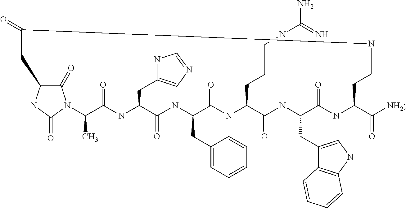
C1(=O)C2NC(=O)N1C(C)C(=O)NC(CC1=CN=CN1)C(=O)NC(CC1=CC=CC=C1)C(=O)NC(CCCNC(N)=N)C(=O)NC(CC1=CNC3=C1C=CC=C3)C(=O)NC(C([NH2])=O)CCNC(=O)C2
